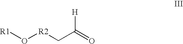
[R1]O[R2]CC(=O)[H]
